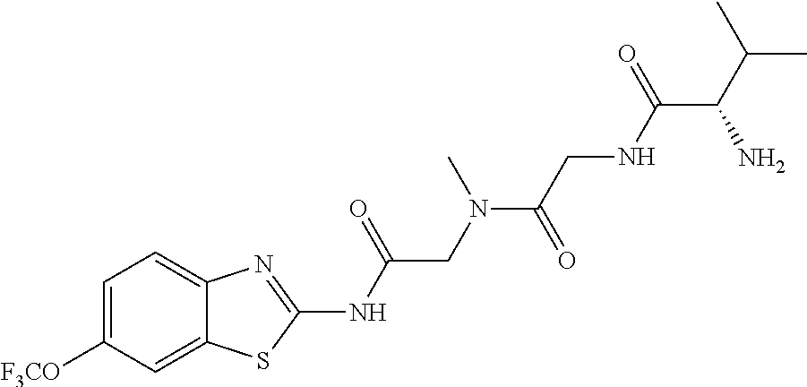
C1=C([F3CO])C=C2C(=C1)N=C(NC(CN(C)C(=O)CNC(C(C(C)C)N)=O)=O)S2
